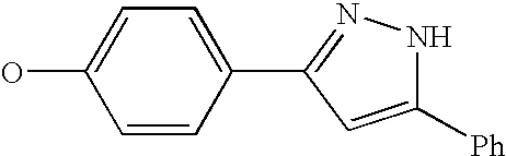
C1=CC(C2=NNC([Ph])=C2)=CC=C1O
